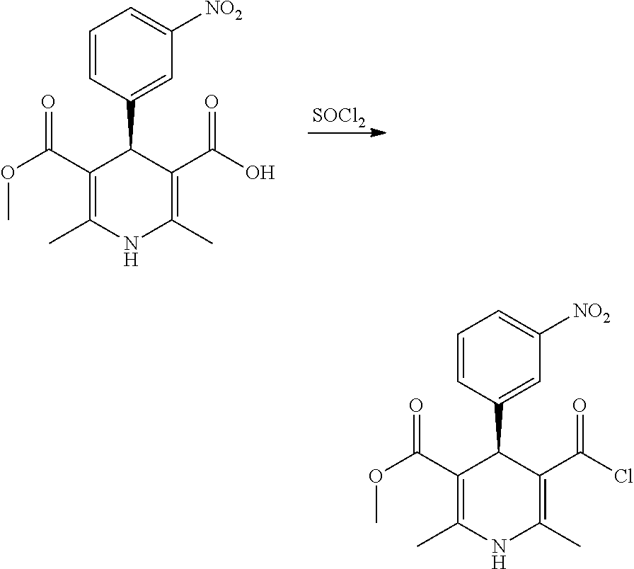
[SOCl2].C1=CC(C2C(C(O)=O)=C(C)NC(C)=C2C(OC)=O)=CC([NO2])=C1.C1=CC(C2C(C(Cl)=O)=C(C)NC(C)=C2C(OC)=O)=CC([NO2])=C1
